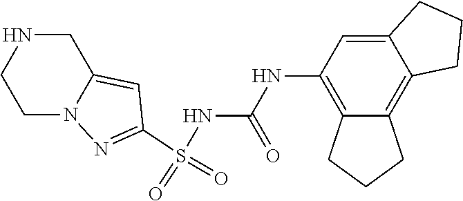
S(NC(NC1=C2C(=C3C(=C1)CCC3)CCC2)=O)(=O)(=O)C1=NN2C(=C1)CNCC2
